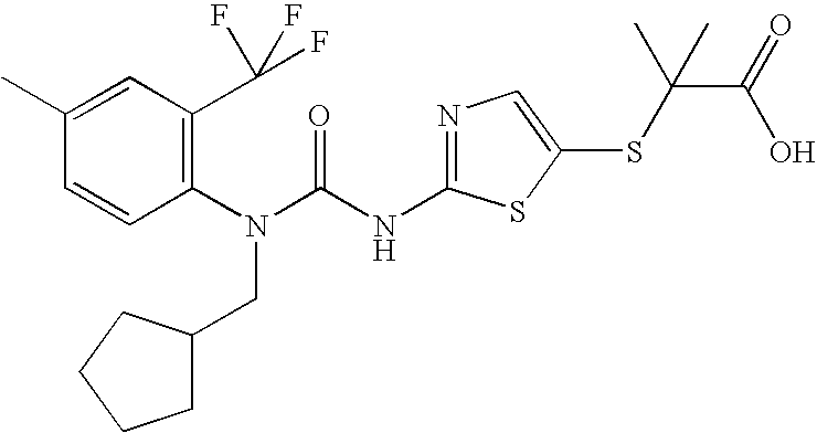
C1(C)=CC(C(F)(F)F)=C(N(C(NC2=NC=C(SC(C(O)=O)(C)C)S2)=O)CC2CCCC2)C=C1
